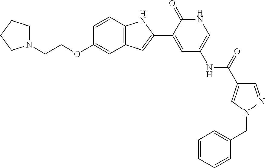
C1=NN(CC2=CC=CC=C2)C=C1C(=O)NC1=CNC(=O)C(C2=CC3=C(N2)C=CC(OCCN2CCCC2)=C3)=C1
